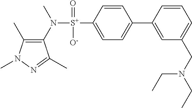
C1(C)=C(N([S+](C2=CC=C(C3=CC(CN(CC)CC)=CC=C3)C=C2)(=O)[O-])C)C(C)=NN1C
